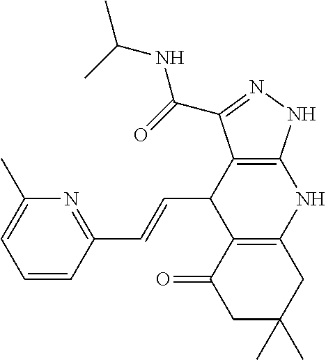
C12=C(NN=C1C(=O)NC(C)C)NC1=C(C2C=CC2=NC(C)=CC=C2)C(=O)CC(C)(C)C1
